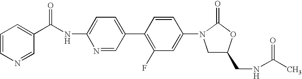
N(C1=CC=C(C2=C(F)C=C(N3C(=O)OC(CNC(C)=O)C3)C=C2)C=N1)C(C1=CC=CN=C1)=O
